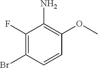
C1(F)=C(Br)C=CC(OC)=C1N
